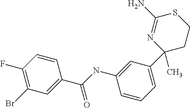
C1=CC(F)=C(Br)C=C1C(NC1=CC(C2(C)N=C(N)SCC2)=CC=C1)=O
